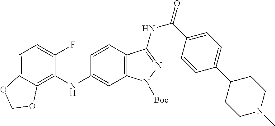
C1=C2C(=C(NC3=CC4=C(C=C3)C(NC(C3=CC=C(C5CCN(C)CC5)C=C3)=O)=NN4[Boc])C(F)=C1)OCO2
